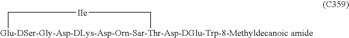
[Glu-DSer-Gly-Asp-DLys-Asp-Orn-Sar-Thr-Asp-DGlu-Trp-8-Methyldecanoic amide]1C[IIe]C1
